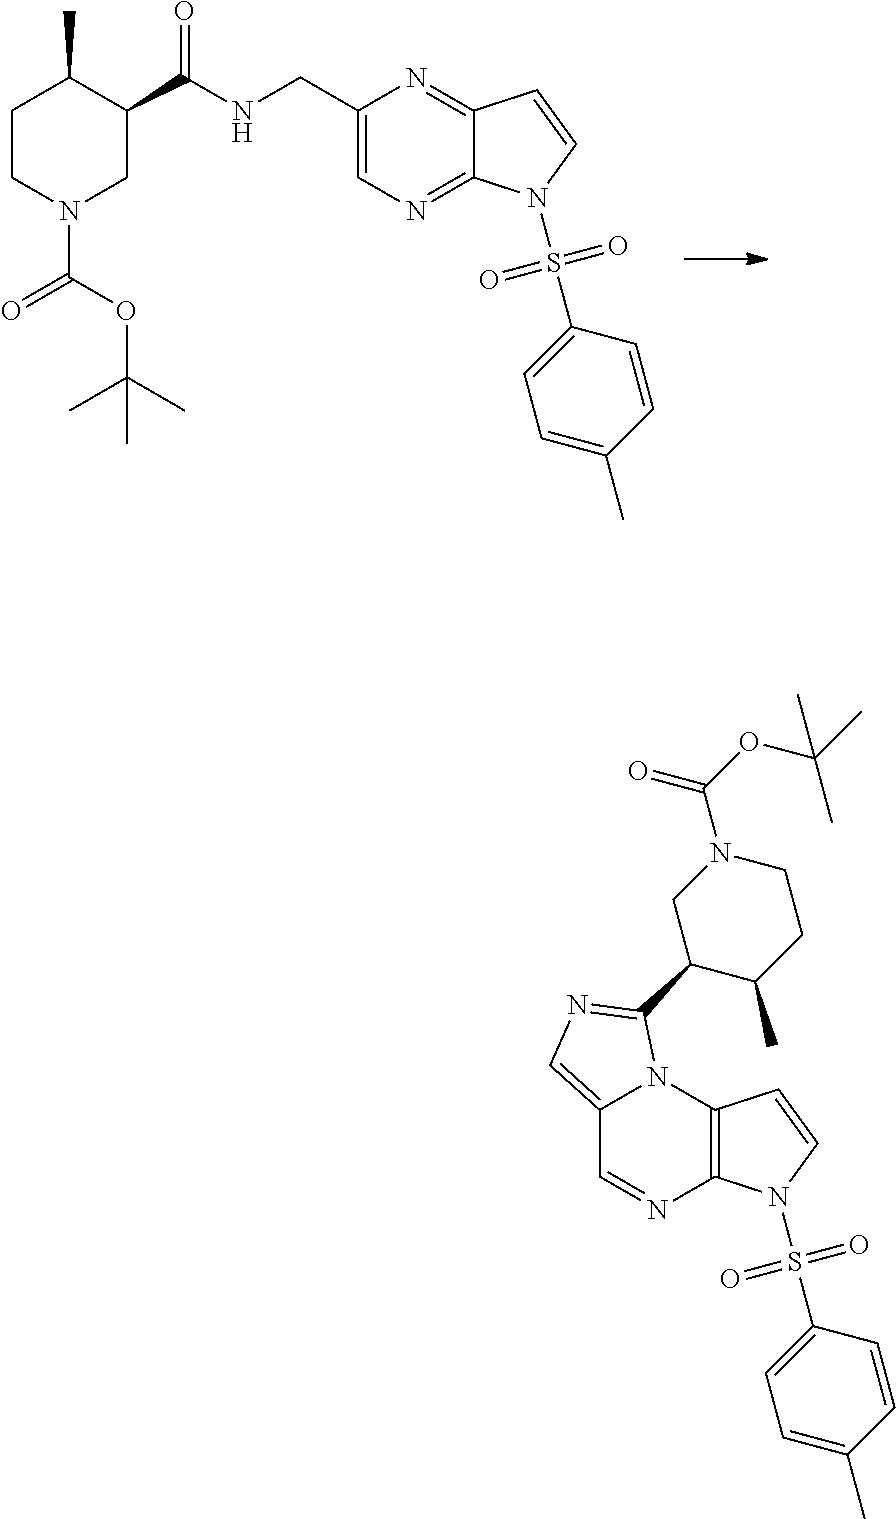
C1CN(C(=O)OC(C)(C)C)CC(C(=O)NCC2=CN=C3C(=N2)C=CN3S(=O)(=O)C2=CC=C(C)C=C2)C1C.C12=C(N3C(=CN=C3C3C(C)CCN(C(=O)OC(C)(C)C)C3)C=N1)C=CN2S(=O)(=O)C1=CC=C(C)C=C1
